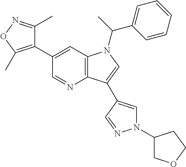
C1(C2=C(C)ON=C2C)=CC2=C(N=C1)C(C1=CN(C3COCC3)N=C1)=CN2C(C1=CC=CC=C1)C
